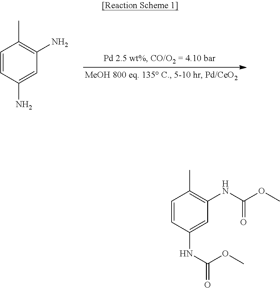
C1=CC(N)=CC(N)=C1C.C1=CC(NC(OC)=O)=CC(NC(OC)=O)=C1C
